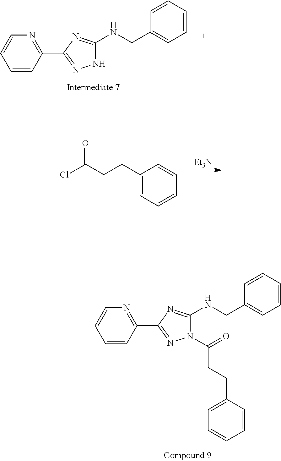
C1=CC(C2=NNC(NCC3=CC=CC=C3)=N2)=NC=C1.C1=CC(C2=NN(C(CCC3=CC=CC=C3)=O)C(NCC3=CC=CC=C3)=N2)=NC=C1.[Et3N].ClC(CCC1=CC=CC=C1)=O
